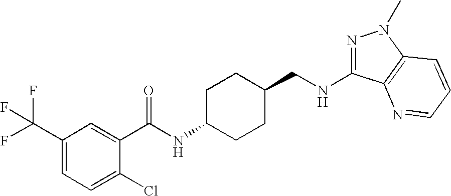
N1=C(NCC2CCC(NC(=O)C3=CC(C(F)(F)F)=CC=C3Cl)CC2)C2=C(N1C)C=CC=N2
